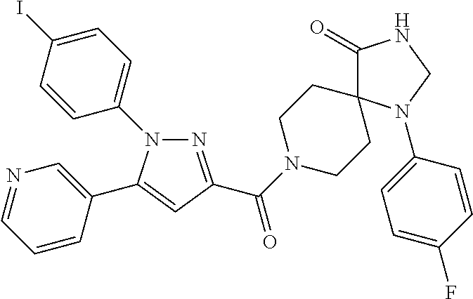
N1(C2=CC=C(I)C=C2)N=C(C(N2CCC3(CC2)C(=O)NCN3C2=CC=C(F)C=C2)=O)C=C1C1=CN=CC=C1
